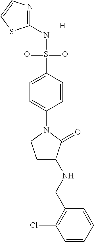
C1(NS(C2=CC=C(N3CCC(NCC4=C(Cl)C=CC=C4)C3=O)C=C2)(=O)=O)=NC=CS1.[H]
